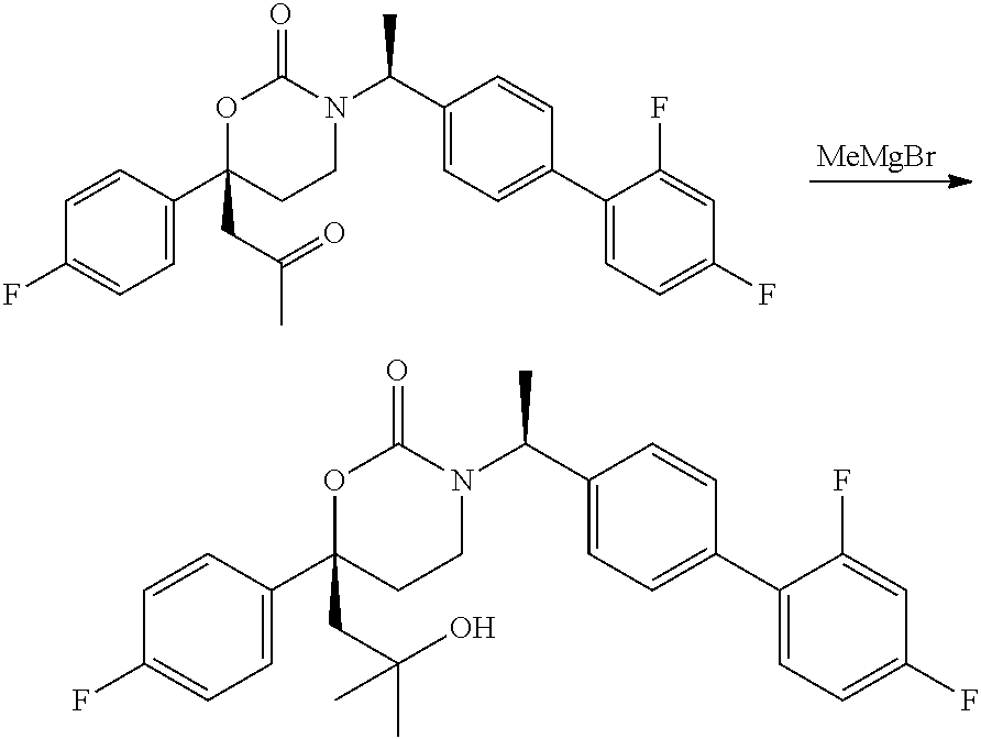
[MeMgBr].C1=CC(C2(CC(=O)C)CCN(C(C)C3=CC=C(C4=CC=C(F)C=C4F)C=C3)C(=O)O2)=CC=C1F.C1=CC(C2(CC(O)(C)C)CCN(C(C)C3=CC=C(C4=CC=C(F)C=C4F)C=C3)C(=O)O2)=CC=C1F
